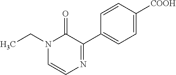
N1(CC)C=CN=C(C2=CC=C([COOH])C=C2)C1=O
